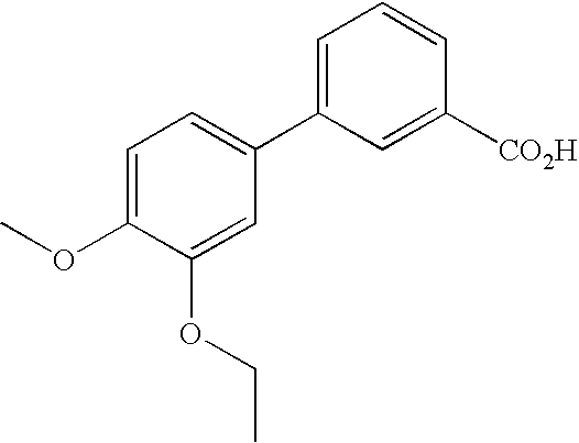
C1=C(OC)C(OCC)=CC(C2=CC=CC([CO2H])=C2)=C1
